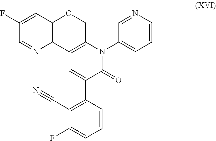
C12=C(COC3=C1N=CC(F)=C3)N(C1=CC=CN=C1)C(=O)C(C1=C(C#N)C(F)=CC=C1)=C2
